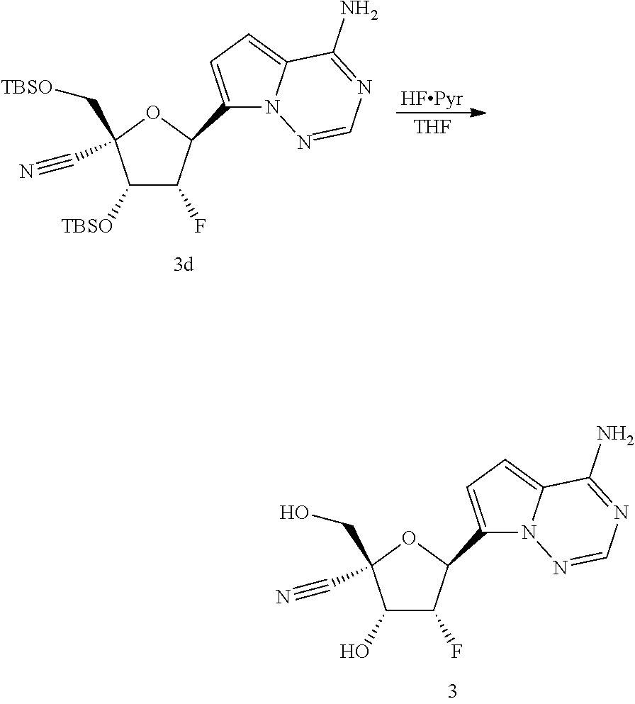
C1(O)C(F)C(C2=CC=C3N2N=CN=C3N)OC1(CO)C#N.[THF].[HFPyr].C1([TBSO])C(F)C(C2=CC=C3N2N=CN=C3N)OC1(C[TBSO])C#N
